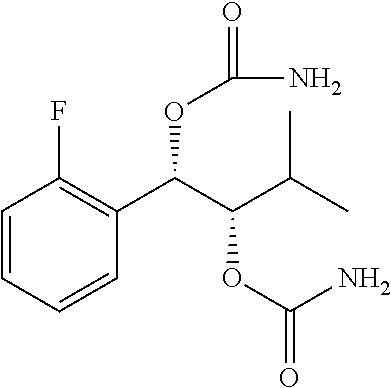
C1=CC=CC(C(C(C(C)C)OC(=O)N)OC(=O)N)=C1F
